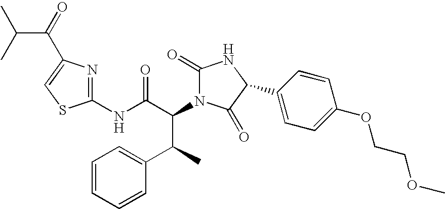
C1(NC(C(C(C2=CC=CC=C2)C)N2C(=O)NC(C3=CC=C(OCCOC)C=C3)C2=O)=O)=NC(C(=O)C(C)C)=CS1
